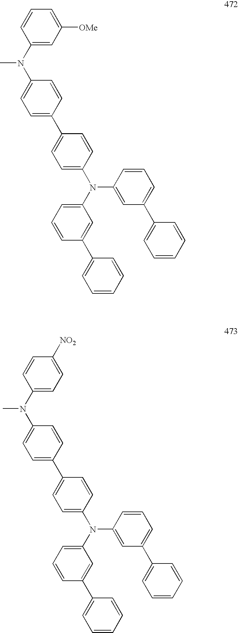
C1(C2=CC=C(N(C3=CC=CC(C4=CC=CC=C4)=C3)C3=CC(C4=CC=CC=C4)=CC=C3)C=C2)=CC=C(N(C2=CC([OMe])=CC=C2)C)C=C1.C1(C2=CC=C(N(C3=CC=CC(C4=CC=CC=C4)=C3)C3=CC(C4=CC=CC=C4)=CC=C3)C=C2)=CC=C(N(C2=CC=C([NO2])C=C2)C)C=C1
